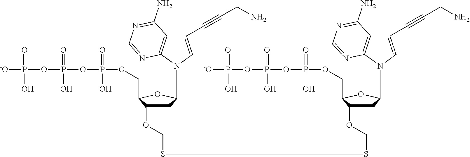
C1C(OCSSCOC2CC(N3C=C(C#CCN)C4=C3N=CN=C4N)OC2COP(O)(=O)OP(O)(=O)OP(O)([-O])=O)C(COP(O)(=O)OP(O)(=O)OP(O)([-O])=O)OC1N1C=C(C#CCN)C2=C1N=CN=C2N
